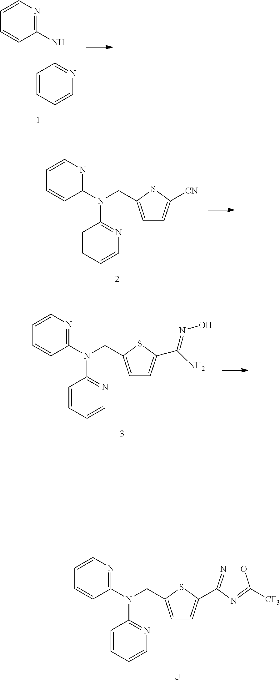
C1(NC2=NC=CC=C2)=NC=CC=C1.C1(N(C2=NC=CC=C2)CC2=CC=C([CN])S2)=NC=CC=C1.C1(N(C2=NC=CC=C2)CC2=CC=C(C(=NO)N)S2)=NC=CC=C1.C1(N(C2=NC=CC=C2)CC2=CC=C(C3=NOC([CF3])=N3)S2)=NC=CC=C1.[U]
